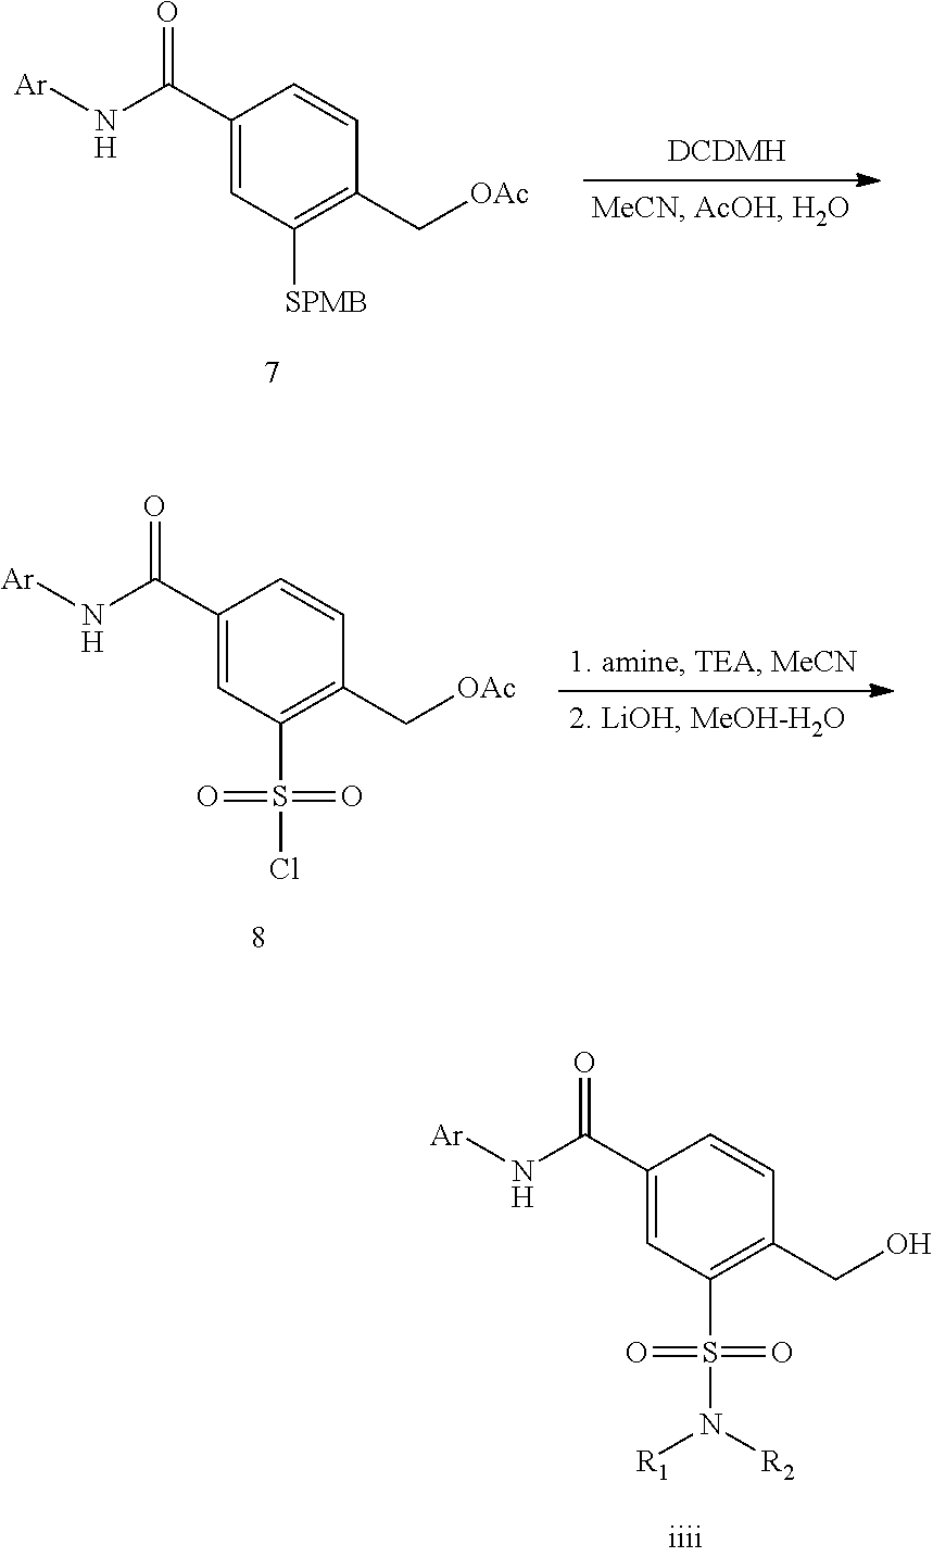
N(C(=O)C1=CC([SPMB])=C(C[OAc])C=C1)[Ar].N(C(=O)C1=CC(S(=O)(=O)Cl)=C(C[OAc])C=C1)[Ar].N(C(=O)C1=CC(S(=O)(=O)N([R2])[R1])=C(CO)C=C1)[Ar]
